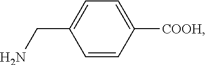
C1=CC([COOH])=CC=C1CN
